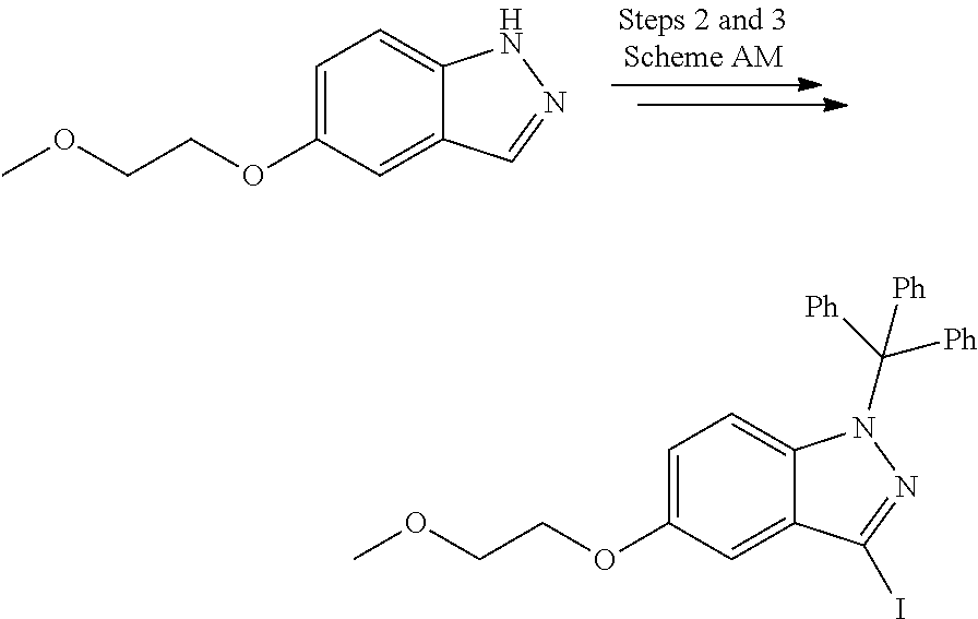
C1=C(OCCOC)C=C2C(=C1)NN=C2.C1=C(OCCOC)C=C2C(=C1)N(C([Ph])([Ph])[Ph])N=C2I
